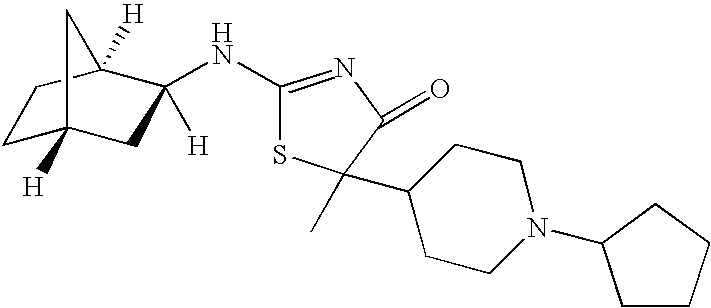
C1C2([H])CC([H])(NC3=NC(=O)C(C)(C4CCN(C5CCCC5)CC4)S3)C([H])(C1)C2
